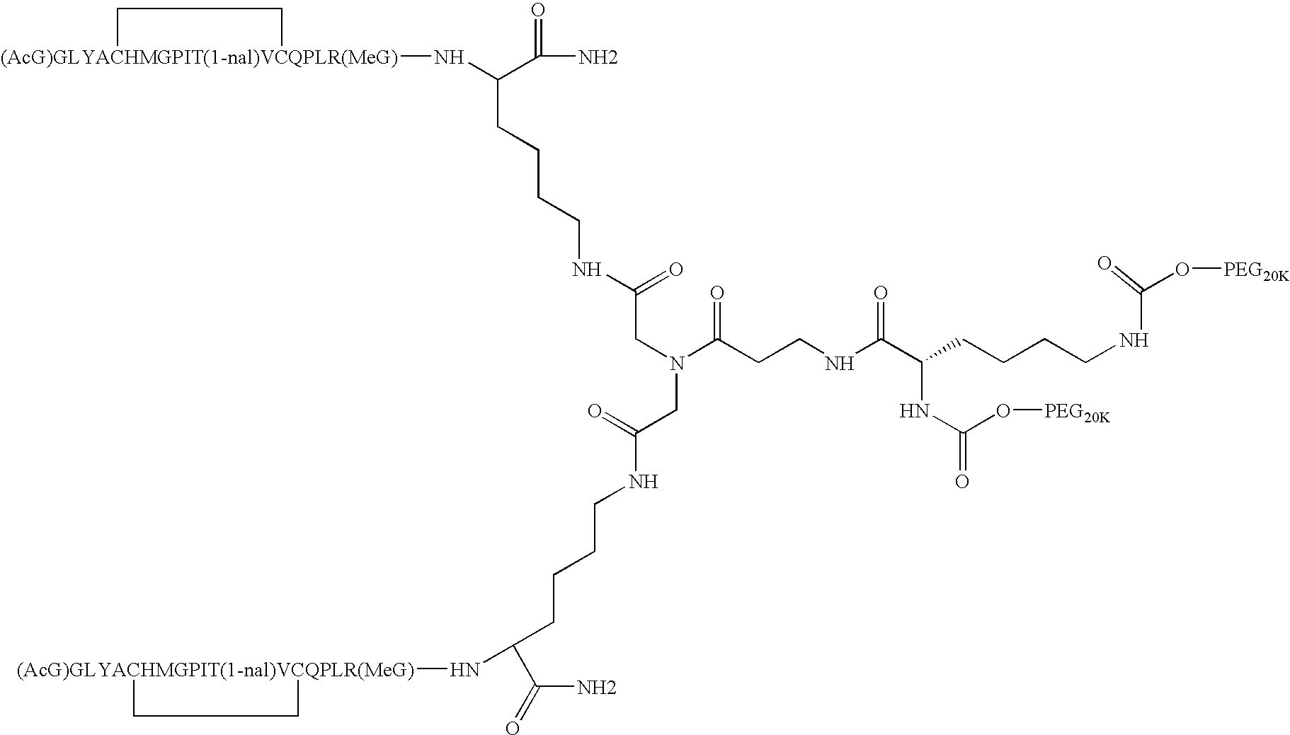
[(AcG)GLYACHMGPIT(1-nal)VCQPLR(MeG)]1(NC(C(N)=O)CCCCNC(CN(CC(NCCCCC(C(=O)N)N[(AcG)GLYACHMGPIT(1-nal)VCQPLR(MeG)]2CC2)=O)C(CCNC(=O)C(CCCCNC(O[PEG20K])=O)NC(=O)O[PEG20K])=O)=O)CC1
